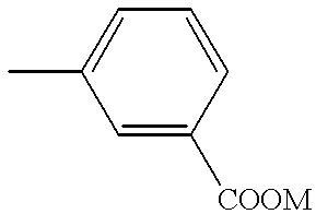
C1=C([COOM])C=CC=C1C
